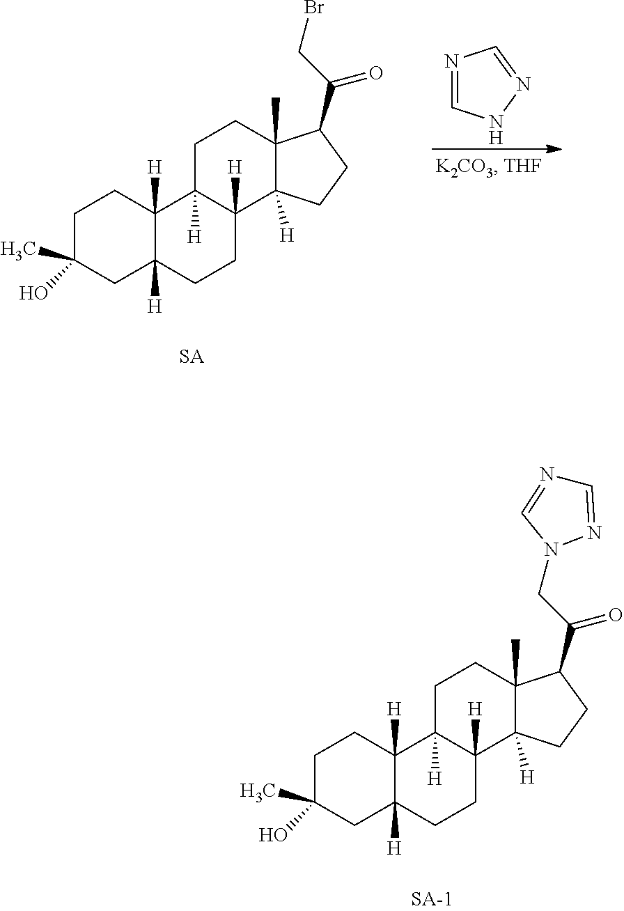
N1=CNN=C1.C1C(C)(O)CC2([H])C([H])(C1)C1([H])C([H])(CC2)C2([H])C(C)(CC1)C(C(=O)CBr)CC2.C1C(C)(O)CC2([H])C([H])(C1)C1([H])C([H])(CC2)C2([H])C(C)(CC1)C(C(=O)CN1N=CN=C1)CC2
